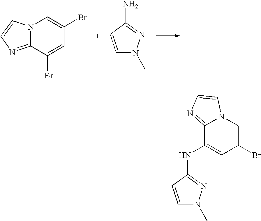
N12C(=NC=C1)C(Br)=CC(Br)=C2.C1=CC(N)=NN1C.C12=NC=CN1C=C(Br)C=C2NC1=NN(C)C=C1
